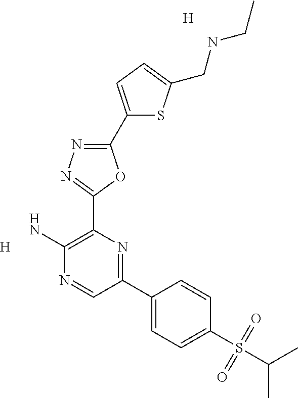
C1(C2=CC=C(CNCC)S2)=NN=C(C2=C(N)N=CC(C3=CC=C(S(C(C)C)(=O)=O)C=C3)=N2)O1.[H].[H]
